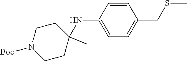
C1=CC(NC2(C)CCN([Boc])CC2)=CC=C1CSC
